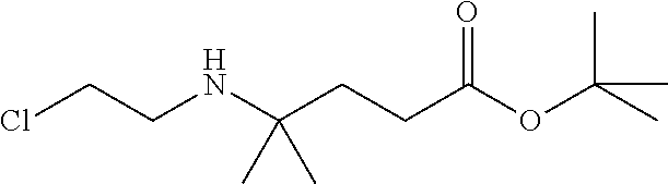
ClCCNC(CCC(OC(C)(C)C)=O)(C)C
